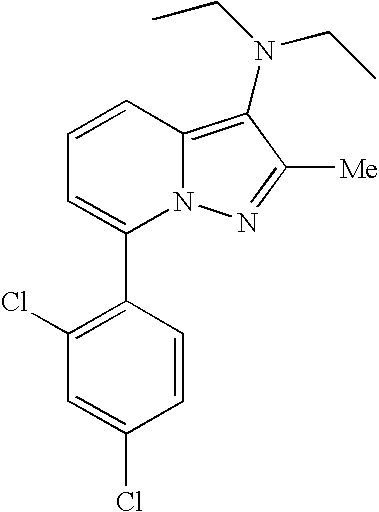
C1=CC2=C(N(CC)CC)C([Me])=NN2C(C2=C(Cl)C=C(Cl)C=C2)=C1
